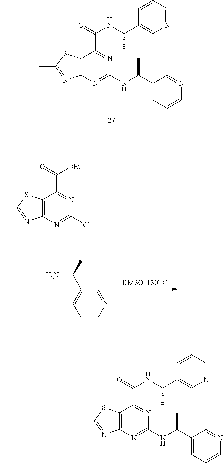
CC1=NC2=C(S1)C(C(=O)NC(C1=CN=CC=C1)C)=NC(NC(C)C1=CC=CN=C1)=N2.CC1=NC2=C(S1)C(C(=O)NC(C1=CN=CC=C1)C)=NC(NC(C)C1=CC=CN=C1)=N2.CC1=NC2=C(S1)C(C(=O)[OEt])=NC(Cl)=N2.N1=CC(C(C)N)=CC=C1
